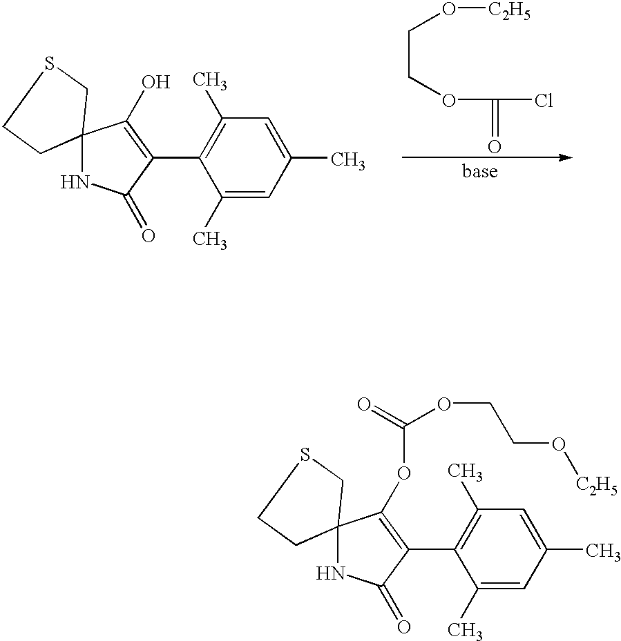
C12(NC(=O)C(C3=C(C)C=C(C)C=C3C)=C1OC(OCCO[C2H5])=O)CSCC2.C12(NC(=O)C(C3=C(C)C=C(C)C=C3C)=C1O)CSCC2.O(CCOC(=O)Cl)[C2H5]
